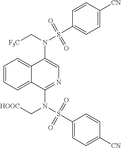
N(C1=CN=C(N(S(C2=CC=C([CN])C=C2)(=O)=O)C[HOOC])C2=CC=CC=C12)(C[F3C])S(C1=CC=C([CN])C=C1)(=O)=O
